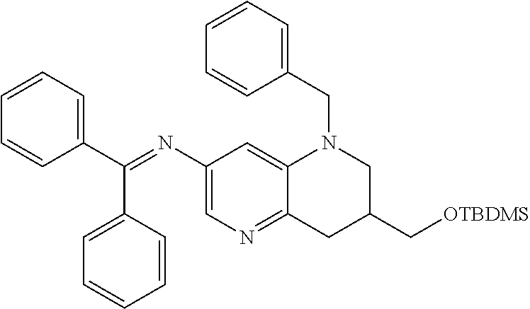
C1(N=C(C2=CC=CC=C2)C2=CC=CC=C2)=CN=C2C(=C1)N(CC1=CC=CC=C1)CC(C[OTBDMS])C2
